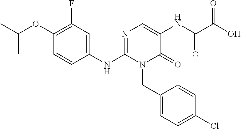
C1(OC(C)C)=C(F)C=C(NC2=NC=C(NC(C(O)=O)=O)C(=O)N2CC2=CC=C(Cl)C=C2)C=C1
